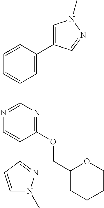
N1=C(C2=CC=CC(C3=CN(C)N=C3)=C2)N=C(OCC2CCCCO2)C(C2=NN(C)C=C2)=C1
